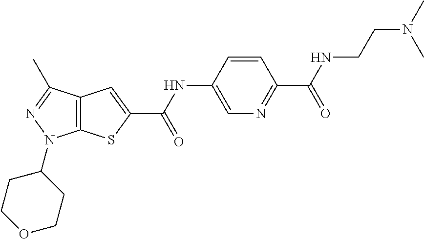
C12=C(SC(C(NC3=CN=C(C(NCCN(C)C)=O)C=C3)=O)=C1)N(C1CCOCC1)N=C2C
